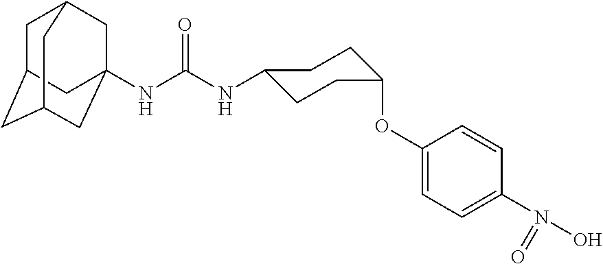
C12CC3(NC(NC4CCC(OC5=CC=C(N(O)=O)C=C5)CC4)=O)CC(C1)CC(C2)C3
